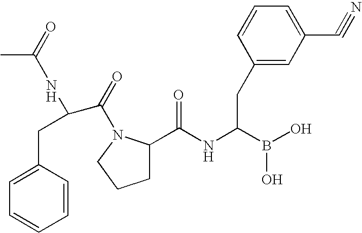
C1=C(CC(NC(C)=O)C(=O)N2C(C(NC(B(O)O)CC3=CC(C#N)=CC=C3)=O)CCC2)C=CC=C1
